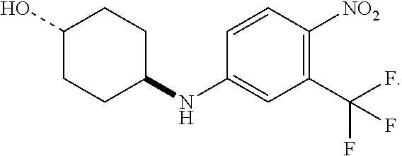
C1(O)CCC(NC2=CC(C(F)(F)F)=C([NO2])C=C2)CC1
